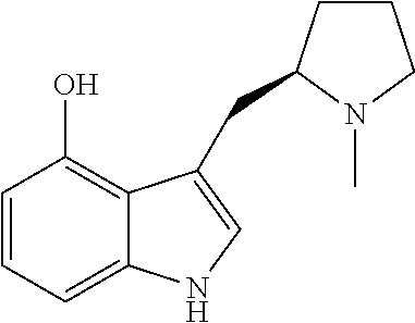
C1=CC=C2C(=C1O)C(CC1CCCN1C)=CN2
